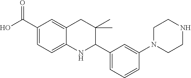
C1(C(O)=O)=CC=C2C(=C1)CC(C)(C)C(C1=CC=CC(N3CCNCC3)=C1)N2
